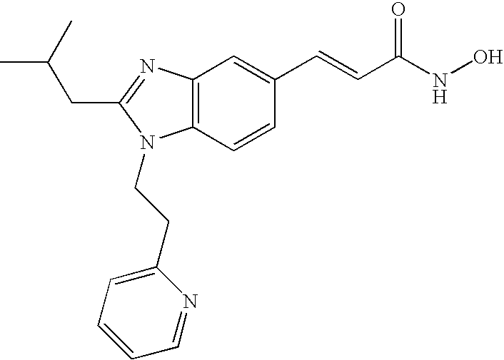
C(C1=NC2=C(C=CC(C=CC(NO)=O)=C2)N1CCC1=CC=CC=N1)C(C)C
